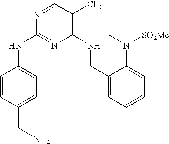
C1=CC(CN)=CC=C1NC1=NC(NCC2=CC=CC=C2N(C)[SO2Me])=C([CF3])C=N1
